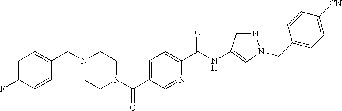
N(C(C1=CC=C(C(N2CCN(CC3=CC=C(F)C=C3)CC2)=O)C=N1)=O)C1=CN(CC2=CC=C([CN])C=C2)N=C1
